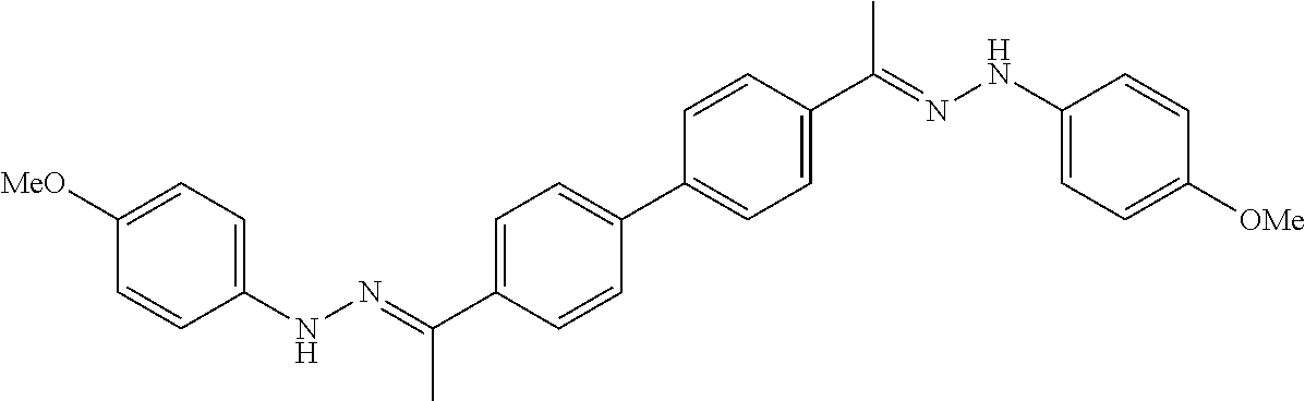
C1(NN=C(C2=CC=C(C3=CC=C(C(=NNC4=CC=C([OMe])C=C4)C)C=C3)C=C2)C)=CC=C([MeO])C=C1
